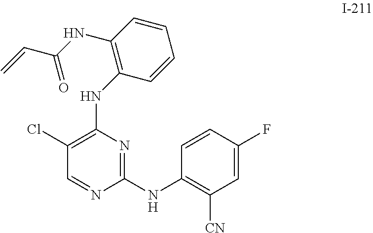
C1(Cl)=C(NC2=C(NC(C=C)=O)C=CC=C2)N=C(NC2=C([CN])C=C(F)C=C2)N=C1
